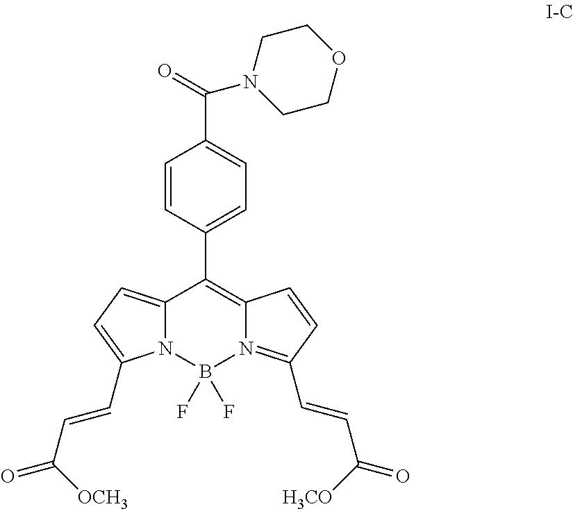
C12=C(C3=CC=C(C(=O)N4CCOCC4)C=C3)C3=CC=C(C=CC(=O)[OCH3])N3B(F)(F)N1=C(C=CC(=O)[H3CO])C=C2
